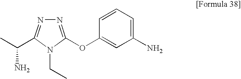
CC(N)C1=NN=C(OC2=CC(N)=CC=C2)N1CC
